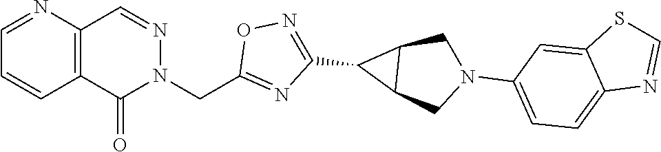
C12=C(C=NN(CC3=NC(C4C5C4CN(C4=CC=C6C(=C4)SC=N6)C5)=NO3)C1=O)N=CC=C2
